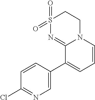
C1S(=O)(=O)N=C2N(C1)C=CC=C2C1=CN=C(Cl)C=C1
